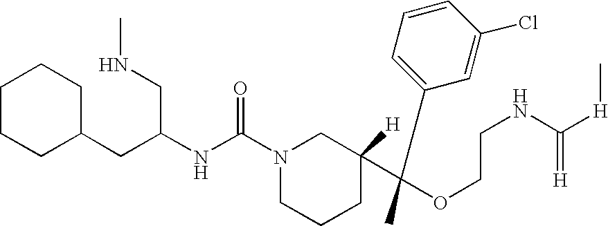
C1CCC(CC(NC(N2CCCC(C(OCCNC([H]C)=[H])(C3=CC=CC(Cl)=C3)C)([H])C2)=O)CNC)CC1
